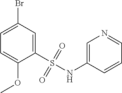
C1=C(Br)C=C(S(=O)(=O)NC2=CN=CC=C2)C(OC)=C1
